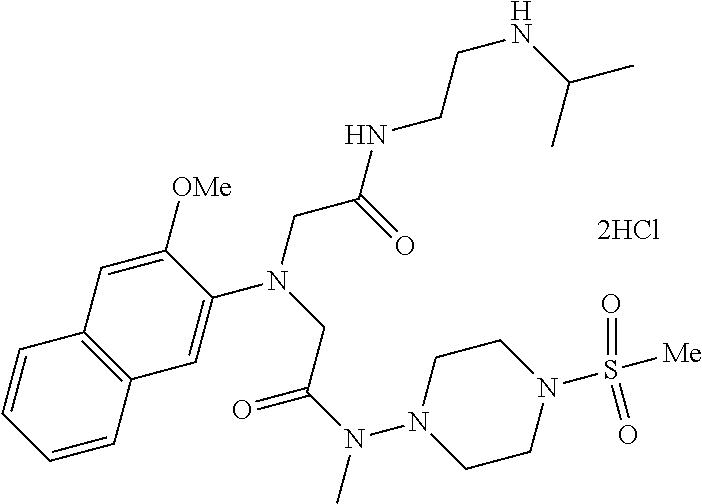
N(C(CN(CC(=O)NCCNC(C)C)C1=CC2=C(C=C1[OMe])C=CC=C2)=O)(C)N1CCN(S([Me])(=O)=O)CC1
